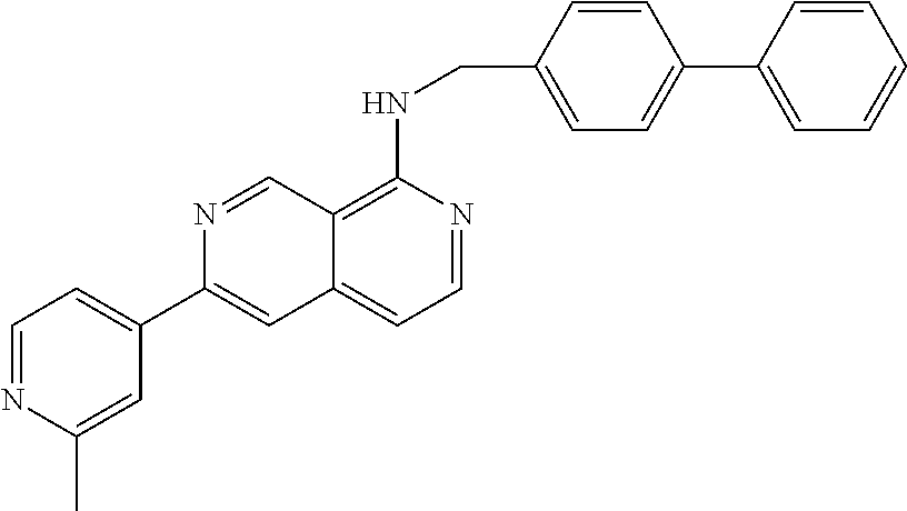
C1=NC(C)=CC(C2=CC3=CC=NC(NCC4=CC=C(C5=CC=CC=C5)C=C4)=C3C=N2)=C1
